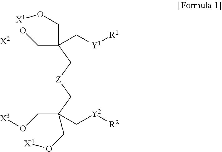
C(CO)(CO[X1])(C[Y1][R1])C[Z]CC(CO[X3])(CO[X4])C[Y2][R2].[X2]
